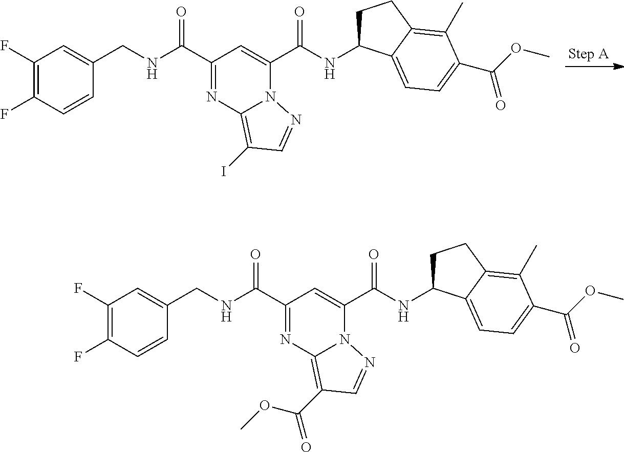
C1(F)=C(F)C=CC(CNC(C2=NC3=C(I)C=NN3C(C(NC3CCC4=C(C)C(C(=O)OC)=CC=C34)=O)=C2)=O)=C1.C1(F)=C(F)C=CC(CNC(C2=NC3=C(C(=O)OC)C=NN3C(C(NC3CCC4=C(C)C(C(=O)OC)=CC=C34)=O)=C2)=O)=C1
